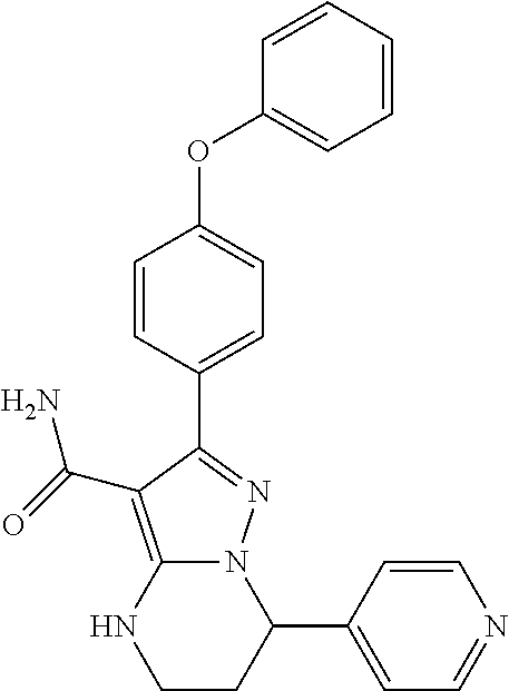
C1=CC(C2=NN3C(=C2C(N)=O)NCCC3C2=CC=NC=C2)=CC=C1OC1=CC=CC=C1
